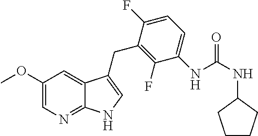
C1(F)=C(CC2=CNC3=NC=C(OC)C=C32)C(F)=CC=C1NC(NC1CCCC1)=O
